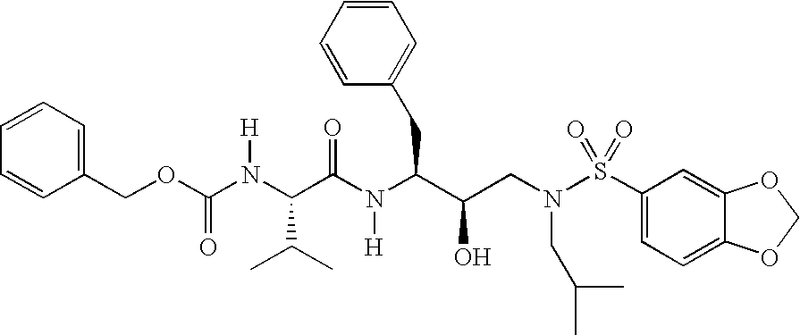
C(OC(N(C(C(N(C(CC1=CC=CC=C1)C(CN(S(C1=CC=C2C(=C1)OCO2)(=O)=O)CC(C)C)O)[H])=O)C(C)C)[H])=O)C1=CC=CC=C1
